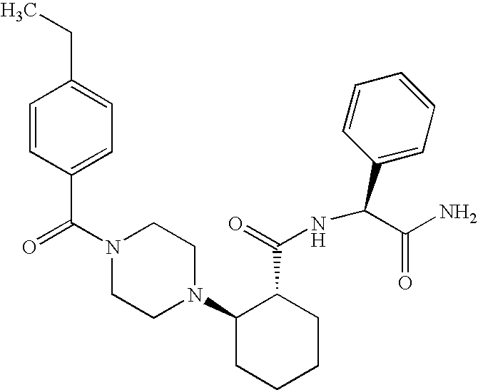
C(N1CCN(C2CCCCC2C(=O)NC(C2=CC=CC=C2)C(N)=O)CC1)(=O)C1=CC=C(CC)C=C1
